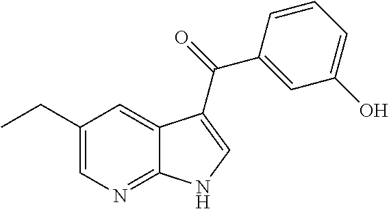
C1(CC)=CN=C2C(=C1)C(C(=O)C1=CC(O)=CC=C1)=CN2
